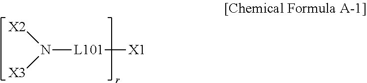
N([L101][X1])([X3])[X2]
